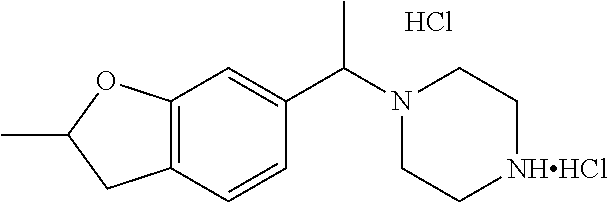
C12=C(C=CC(C(N3CC[NHHCl]CC3)C)=C1)CC(C)O2.Cl
